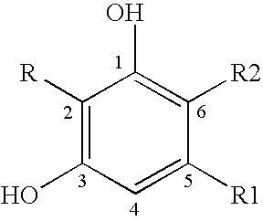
[R]C1=C(O)C=C([R1])C([R2])=C1O
